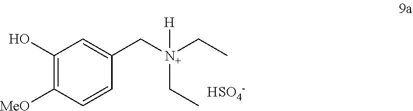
C1(O)=C([MeO])C=CC(C[N+](CC)(CC)[H])=C1.[HSO4-]
